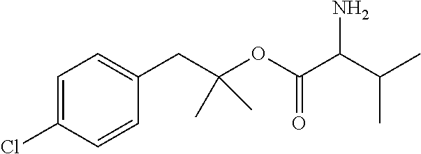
C1=C(Cl)C=CC(CC(OC(C(C(C)C)N)=O)(C)C)=C1
